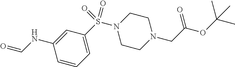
C1=CC=C(S(N2CCN(CC(OC(C)(C)C)=O)CC2)(=O)=O)C=C1NC=O
